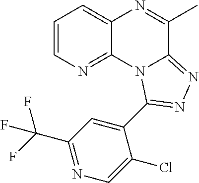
C1=CN=C2C(=C1)N=C(C)C1=NN=C(C3=CC(C(F)(F)F)=NC=C3Cl)N21
